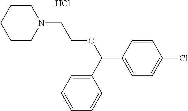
C1CCCCN1CCOC(C1=CC=C(Cl)C=C1)C1=CC=CC=C1.Cl
